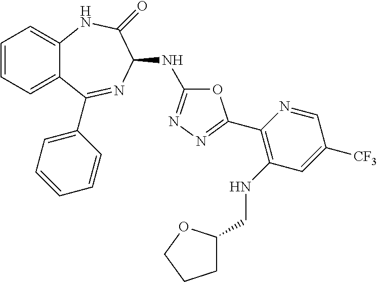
C1=CC=C2C(=C1)NC(=O)C(NC1=NN=C(C3=C(NCC4CCCO4)C=C([CF3])C=N3)O1)N=C2C1=CC=CC=C1
